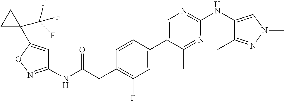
C1(NC(=O)CC2=C(F)C=C(C3=CN=C(NC4=CN(C)N=C4C)N=C3C)C=C2)=NOC(C2(C(F)(F)F)CC2)=C1
